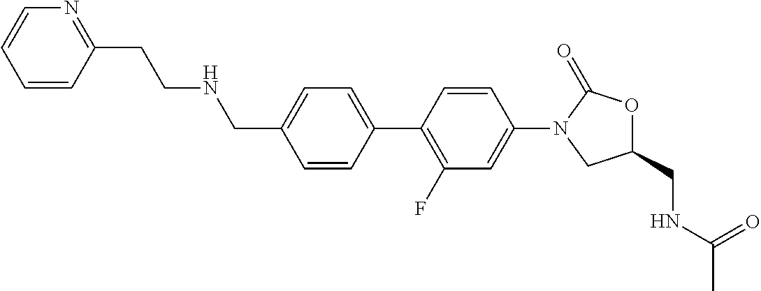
C1=CC(C2=C(F)C=C(N3CC(CNC(C)=O)OC3=O)C=C2)=CC=C1CNCCC1=NC=CC=C1
